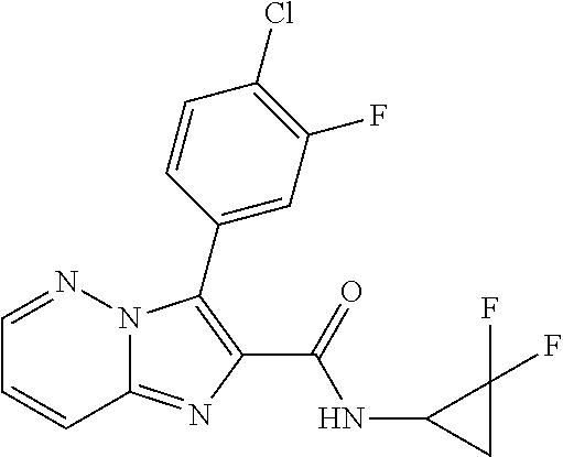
C12=NC(C(=O)NC3CC3(F)F)=C(C3=CC(F)=C(Cl)C=C3)N1N=CC=C2
